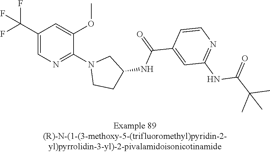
C1(C(F)(F)F)=CN=C(N2CCC(NC(C3=CC(NC(C(C)(C)C)=O)=NC=C3)=O)C2)C(OC)=C1
